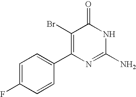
C1=CC(C2=C(Br)C(=O)NC(N)=N2)=CC=C1F
